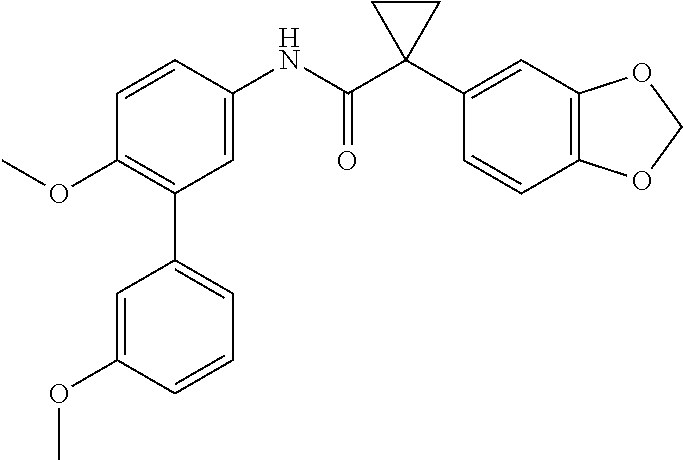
C1=C(NC(C2(C3=CC4=C(C=C3)OCO4)CC2)=O)C=CC(OC)=C1C1=CC=CC(OC)=C1
